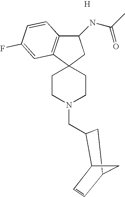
C12(CCN(CC3C4C=CC(C3)C4)CC1)CC(NC(C)=O)C1=C2C=C(F)C=C1.[H]
